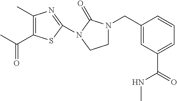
C1(C)=C(C(C)=O)SC(N2C(=O)N(CC3=CC(C(=O)NC)=CC=C3)CC2)=N1
